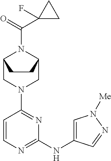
C1=CN=C(NC2=CN([Me])N=C2)N=C1N1CC2N(C(C3(F)CC3)=O)C(C1)CC2
